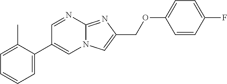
C1=C(C2=CN3C(=NC(COC4=CC=C(F)C=C4)=C3)N=C2)C(C)=CC=C1
